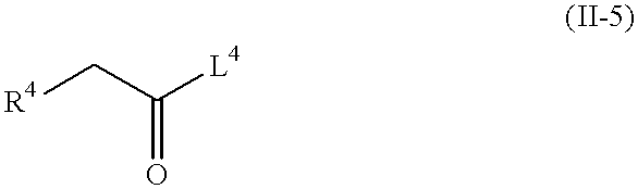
[R4]CC([L4])=O
